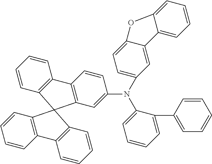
C1=CC2=C(C=C1)C1=C(C=C(N(C3=CC=C4C(=C3)C3=CC=CC=C3O4)C3=CC=CC=C3C3=CC=CC=C3)C=C1)C21C2=C(C=CC=C2)C2=C1C=CC=C2
